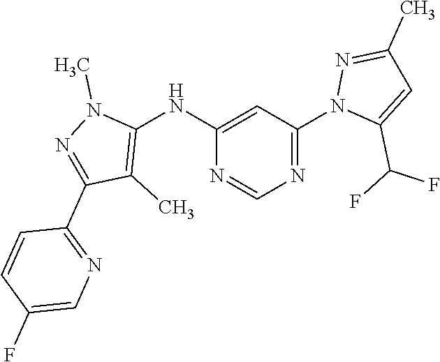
C1(NC2=CC(N3C(C(F)F)=CC(C)=N3)=NC=N2)=C(C)C(C2=NC=C(F)C=C2)=NN1C
